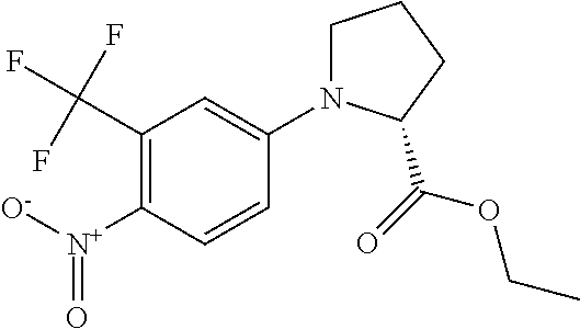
C1([N+]([O-])=O)=C(C(F)(F)F)C=C(N2CCCC2C(OCC)=O)C=C1
